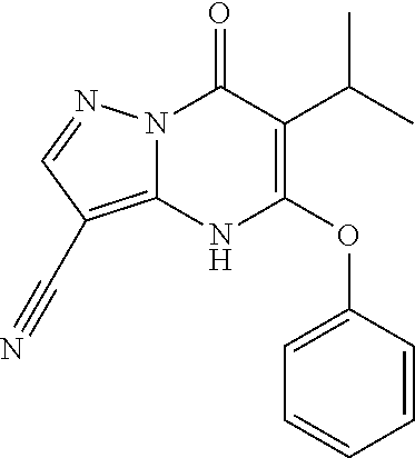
N12C(=C(C#N)C=N1)NC(OC1=CC=CC=C1)=C(C(C)C)C2=O
